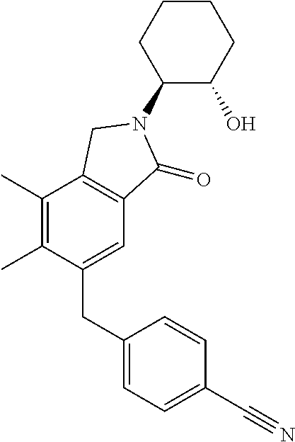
C1(CC2=CC=C(C#N)C=C2)=CC2=C(C(C)=C1C)CN(C1C(O)CCCC1)C2=O
